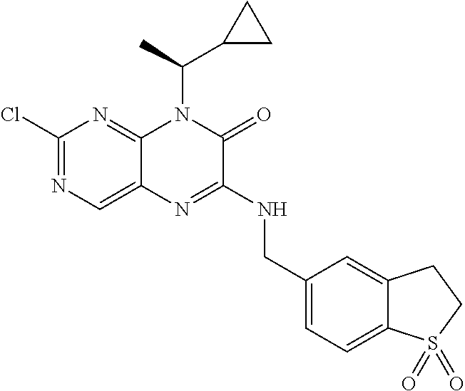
C1(Cl)=NC=C2C(=N1)N(C(C)C1CC1)C(=O)C(NCC1=CC=C3C(=C1)CCS3(=O)=O)=N2
